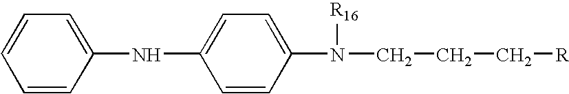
C1=CC=C(NC2=CC=C(N([R16])CCC[R])C=C2)C=C1
